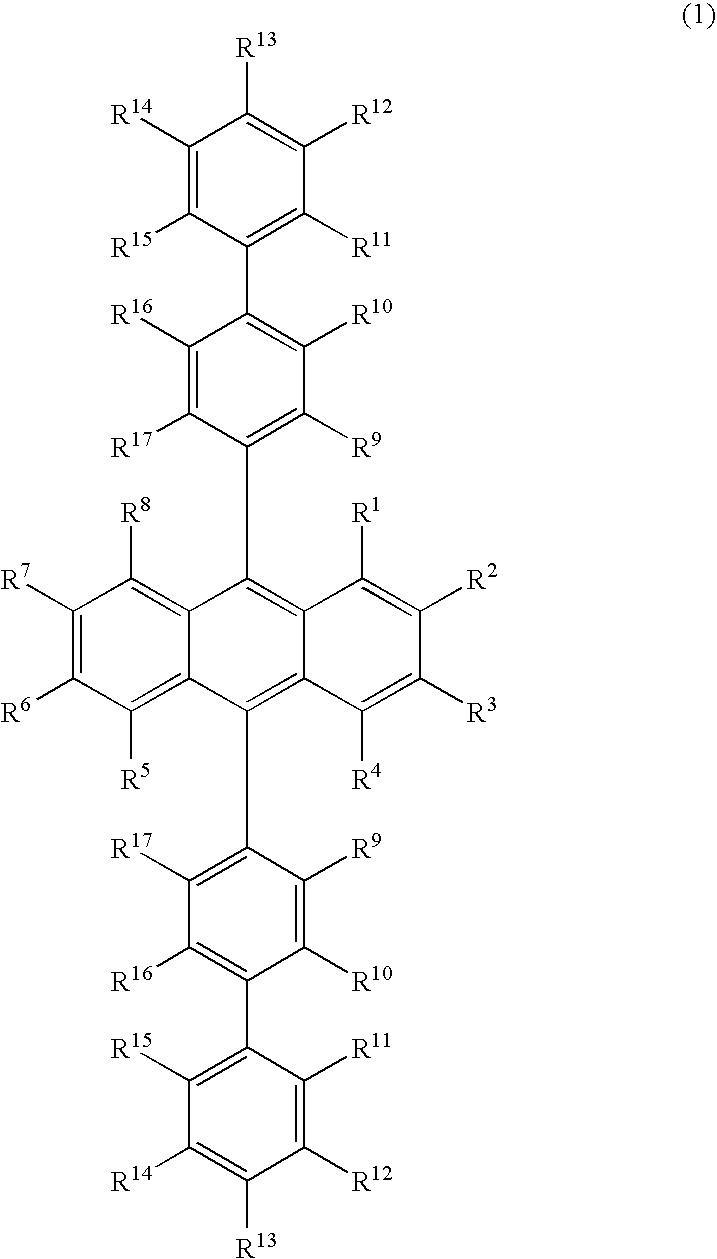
C1([R14])=C([R15])C(C2=C([R10])C([R9])=C(C3=C4C(=C(C5=C([R17])C([R16])=C(C6=C([R15])C([R14])=C([R13])C([R12])=C6[R11])C([R10])=C5[R9])C5=C([R5])C([R6])=C([R7])C([R8])=C35)C([R4])=C([R3])C([R2])=C4[R1])C([R17])=C2[R16])=C([R11])C([R12])=C1[R13]
